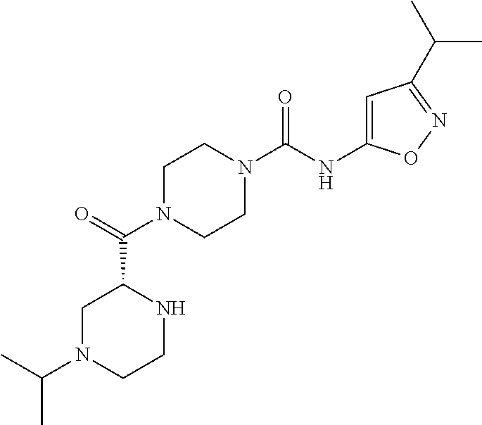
C1N(C(C2CN(C(C)C)CCN2)=O)CCN(C(NC2=CC(C(C)C)=NO2)=O)C1
